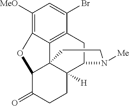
C1([MeO])=C2C3=C(C(Br)=C1)CC1C4([H])C3(C(C(=O)CC4)O2)CCN1[Me]
